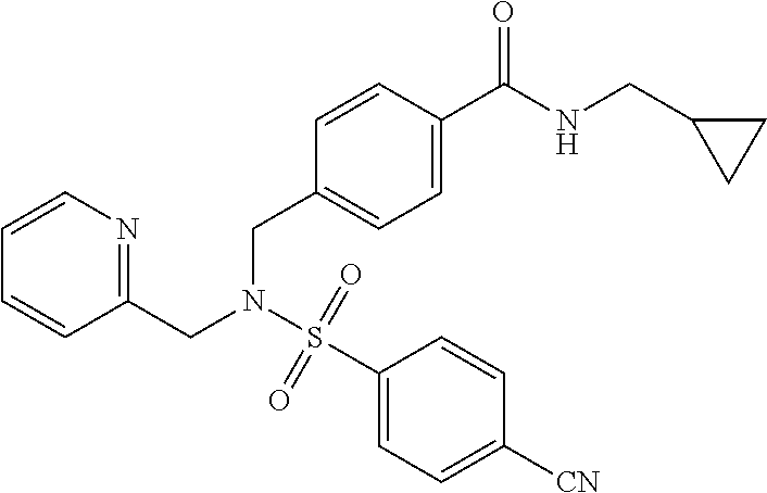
C1=CN=C(CN(S(C2=CC=C([CN])C=C2)(=O)=O)CC2=CC=C(C(NCC3CC3)=O)C=C2)C=C1
